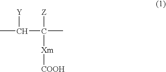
CC(C(C)([Xm][COOH])[Z])[Y]
